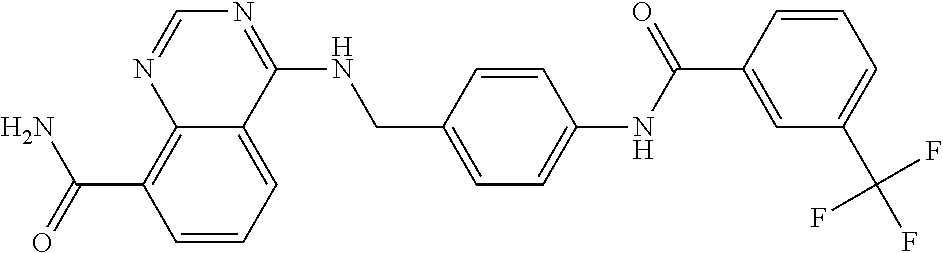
C(C1=C2N=CN=C(NCC3=CC=C(NC(C4=CC(C(F)(F)F)=CC=C4)=O)C=C3)C2=CC=C1)(N)=O
